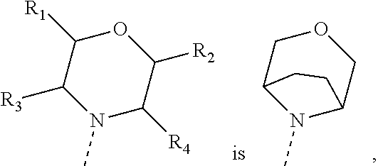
C1([R3])N(C)C([R4])C([R2])OC1[R1].C1OCC2N(C)C1CC2
